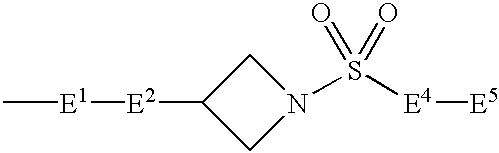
C[E1][E2]C1CN(S(=O)(=O)[E4][E5])C1
